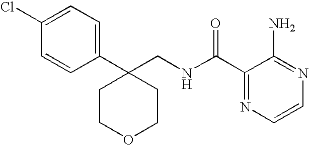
C1(CNC(C2=NC=CN=C2N)=O)(C2=CC=C(Cl)C=C2)CCOCC1
